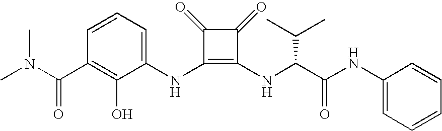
CN(C(C1=C(O)C(NC2=C(NC(C(NC3=CC=CC=C3)=O)C(C)C)C(=O)C2=O)=CC=C1)=O)C
